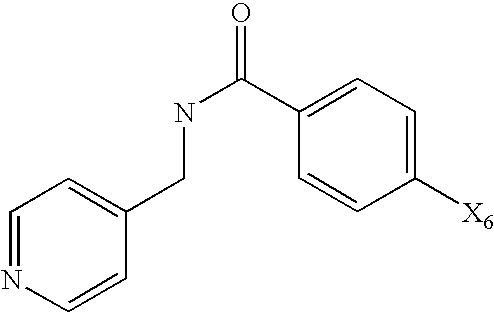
C1=NC=CC(CNC(=O)C2=CC=C([X6])C=C2)=C1
